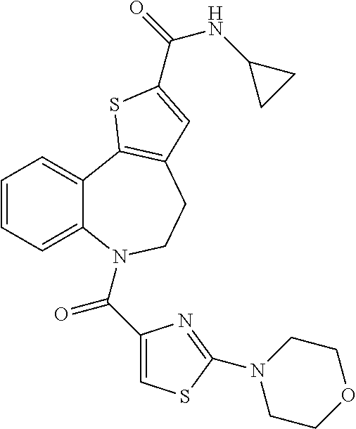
C1=CC=C2C(=C1)C1=C(CCN2C(C2=CSC(N3CCOCC3)=N2)=O)C=C(C(=O)NC2CC2)S1
